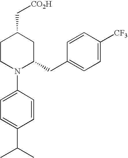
C1=C(N2C(CC3=CC=C([CF3])C=C3)CC(C[CO2H])CC2)C=CC(C(C)C)=C1
